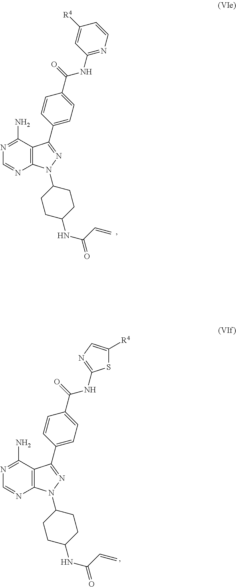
C12=C(C(N)=NC=N1)C(C1=CC=C(C(=O)NC3=NC=CC([R4])=C3)C=C1)=NN2C1CCC(NC(=O)C=C)CC1.C12=C(C(N)=NC=N1)C(C1=CC=C(C(=O)NC3=NC=C([R4])S3)C=C1)=NN2C1CCC(NC(=O)C=C)CC1
